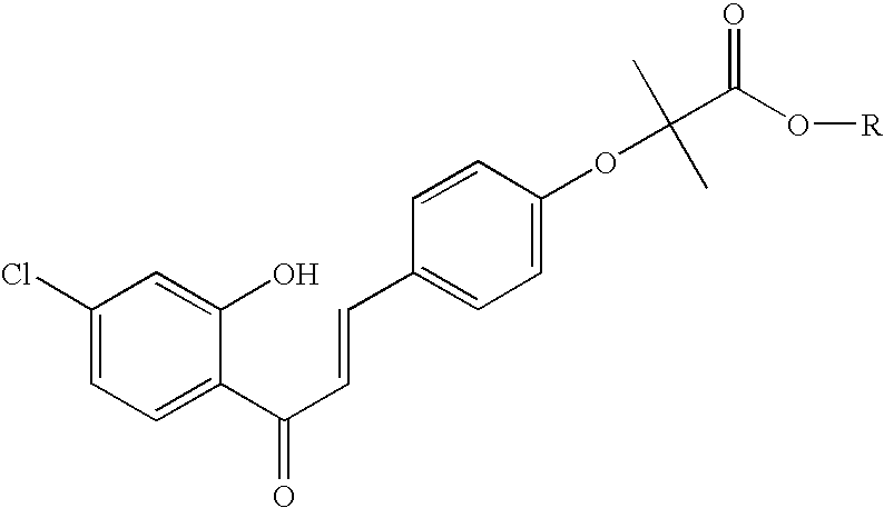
C1(Cl)=CC=C(C(C=CC2=CC=C(OC(C)(C)C(O[R])=O)C=C2)=O)C(O)=C1
